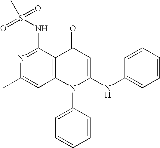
N1=C(NS(=O)(C)=O)C2=C(C=C1C)N(C1=CC=CC=C1)C(NC1=CC=CC=C1)=CC2=O
